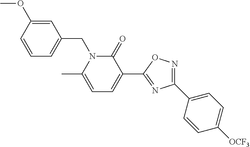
C1(C2=CC=C([OCF3])C=C2)=NOC(C2=CC=C(C)N(CC3=CC=CC(OC)=C3)C2=O)=N1
